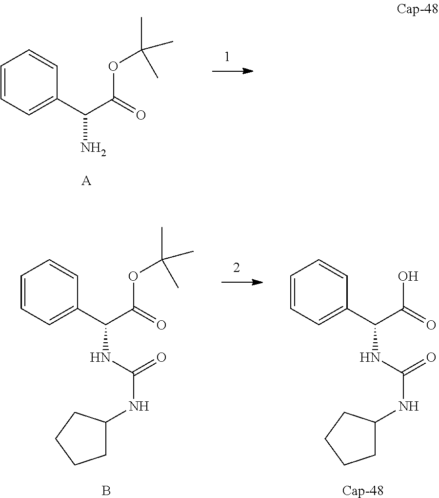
C1=CC=C(C(C(=O)OC(C)(C)C)N)C=C1.[A].C1=CC=C(C(C(=O)OC(C)(C)C)NC(=O)NC2CCCC2)C=C1.B.C1=CC=C(C(C(=O)O)NC(=O)NC2CCCC2)C=C1.[Cap-48]
